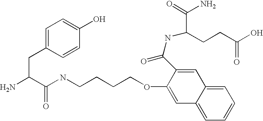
NC(C(NCCCCOC1=CC2=CC=CC=C2C=C1C(NC(C(=O)N)CCC(O)=O)=O)=O)CC1=CC=C(O)C=C1
